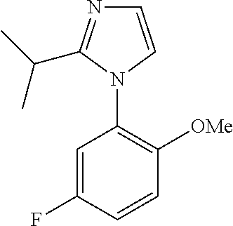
C1([OMe])=C(N2C=CN=C2C(C)C)C=C(F)C=C1
